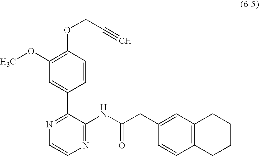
O(C1=C(OC)C=C(C2=NC=CN=C2NC(CC2=CC3=C(C=C2)CCCC3)=O)C=C1)CC#C
